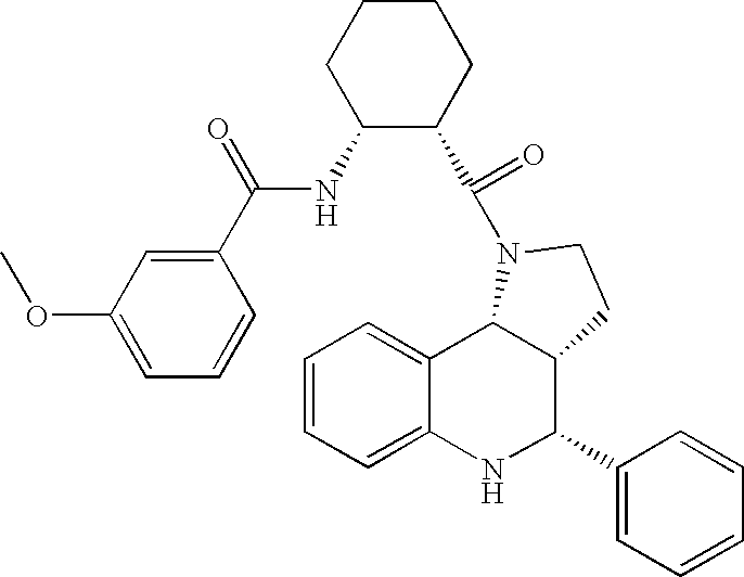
C1=CC=C2C(=C1)C1C(C(C3=CC=CC=C3)N2)CCN1C(=O)C1C(NC(C2=CC(OC)=CC=C2)=O)CCCC1
